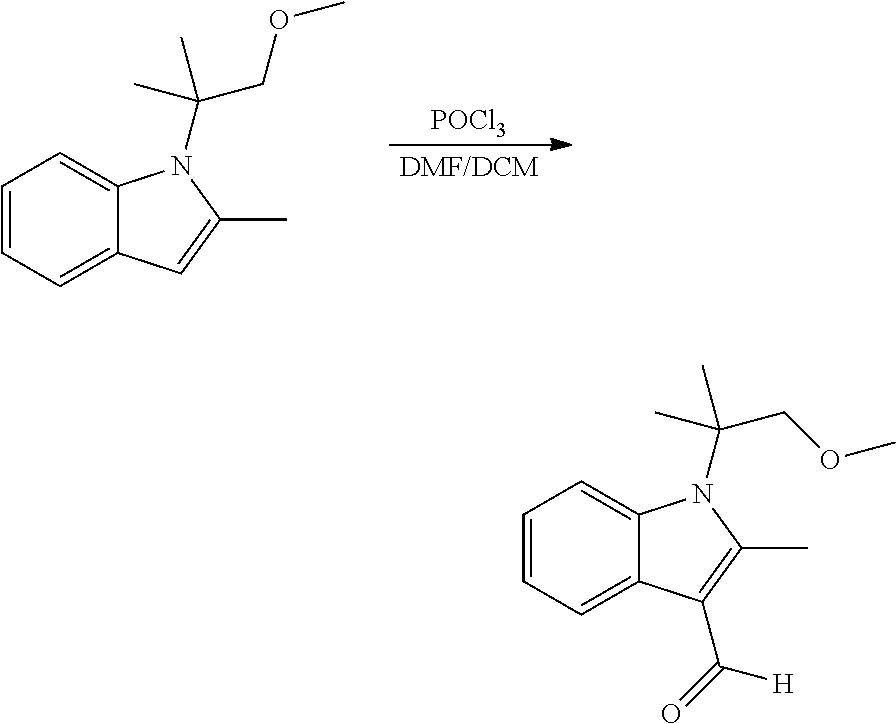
[DMF/DCM].[POCl3].C1=CC=C2C(=C1)N(C(COC)(C)C)C(C)=C2.C1=CC=C2C(=C1)N(C(COC)(C)C)C(C)=C2C(=O)[H]
